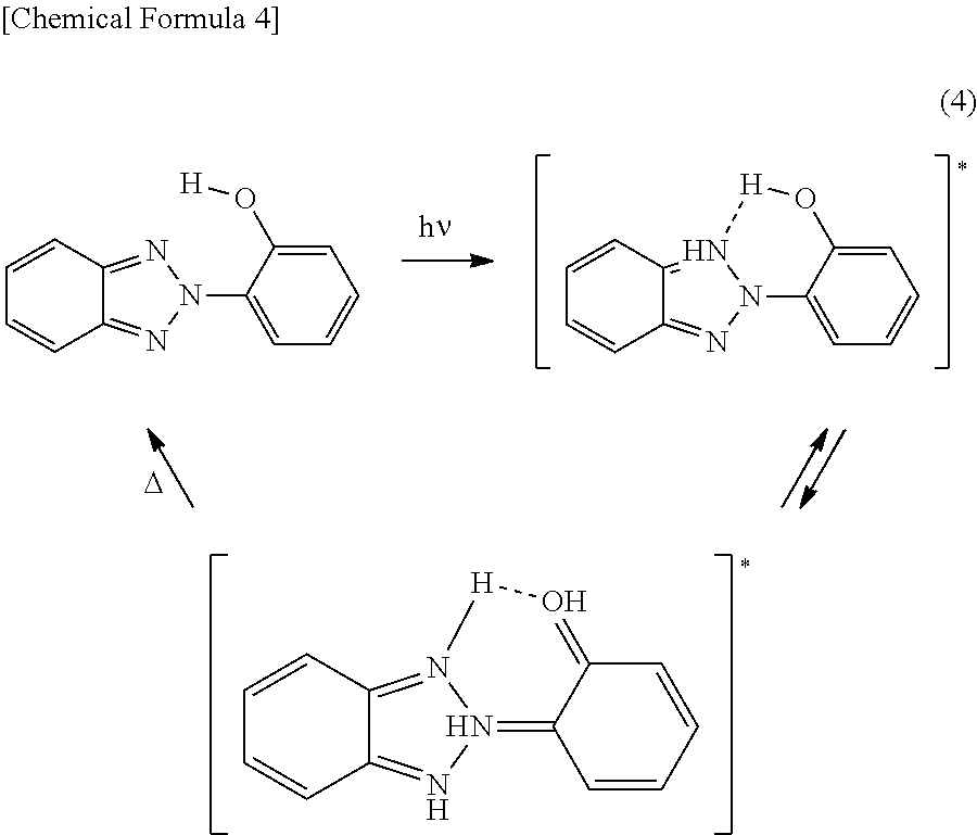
C1=CC2=N3N(N=C2C=C1)C1=CC=CC=C1O[H]3.C1=CC2=NN(C3=CC=CC=C3O[H])N=C2C=C1.C1=CC2=N3N(=C4C=CC=CC4=O[H]3)N=C2C=C1.[D]
